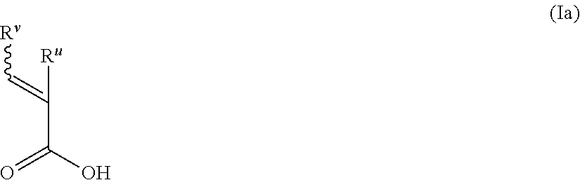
C(=C([Ru])C(O)=O)[Rv]
